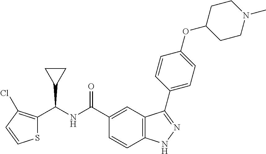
C(NC(C1=CC2=C(C=C1)NN=C2C1=CC=C(OC2CCN(C)CC2)C=C1)=O)(C1CC1)C1=C(Cl)C=CS1
